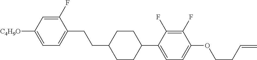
C1(F)=CC([C4H9O])=CC=C1CCC1CCC(C2=CC=C(OCCC=C)C(F)=C2F)CC1
